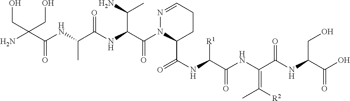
NC(C(NC(C(NC(C(N1C(C(NC(C(NC(C(NC(C(O)=O)CO)=O)=C([R2])C)=O)[R1])=O)CCC=N1)=O)C(N)C)=O)C)=O)(CO)CO
